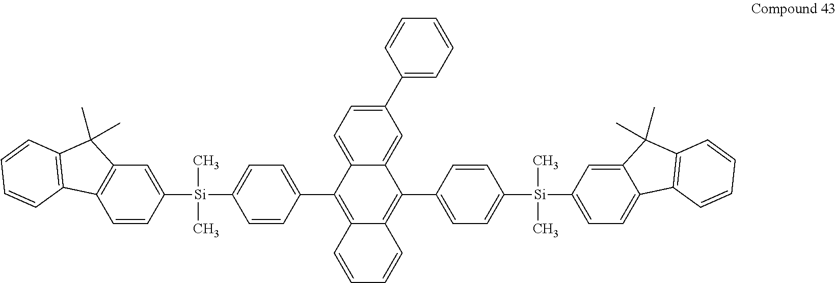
C1=CC([Si](C)(C)C2=CC=C(C3=C4C(=C(C5=CC=C([Si](C)(C)C6=CC=C7C(=C6)C(C)(C)C6=C7C=CC=C6)C=C5)C5=CC(C6=CC=CC=C6)=CC=C53)C=CC=C4)C=C2)=CC2=C1C1=C(C2(C)C)C=CC=C1
